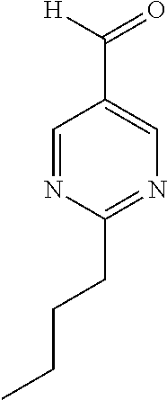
C1=NC(CCCC)=NC=C1C([H])=O
